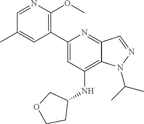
C1(C2=CC(NC3CCOC3)=C3C(=N2)C=NN3C(C)C)=C(OC)N=CC(C)=C1
